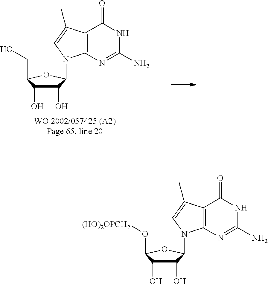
C1(O)C(O)C(CO)OC1N1C2=C(C(=O)NC(N)=N2)C(C)=C1.C1(O)C(O)C(O[(HO)2OPCH2])OC1N1C2=C(C(=O)NC(N)=N2)C(C)=C1
